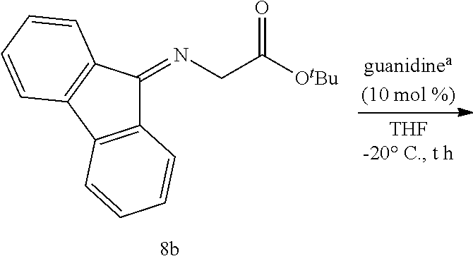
C12=C(C3=C(C1=NCC(=O)[OtBu])C=CC=C3)C=CC=C2
